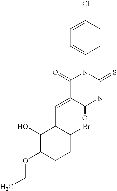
C1(Cl)=CC=C(N2C(=O)C(=CC3C(O)C(OCC)CCC3Br)C(=O)NC2=S)C=C1
